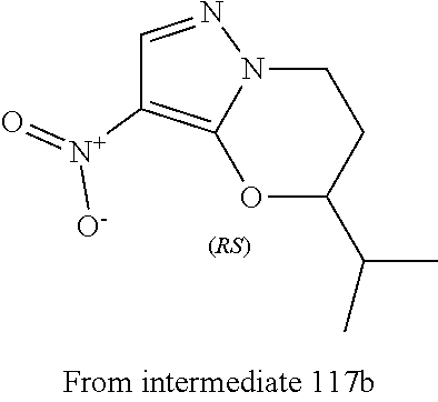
C1=NN2C(=C1[N+](=O)[O-])OC(C(C)C)CC2
